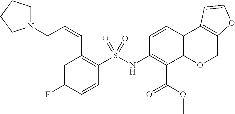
C1=C(F)C=CC(S(NC2=C(C(=O)OC)C3=C(C=C2)C2=C(CO3)OC=C2)(=O)=O)=C1C=CCN1CCCC1
